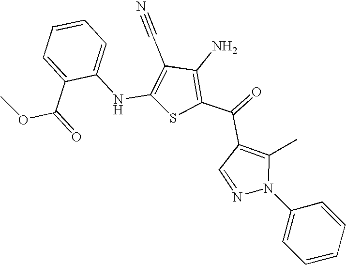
C1(N)=C(C(=O)C2=C(C)N(C3=CC=CC=C3)N=C2)SC(NC2=CC=CC=C2C(=O)OC)=C1C#N
